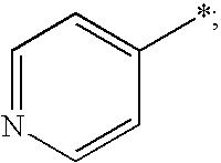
C1=NC=CC(*)=C1
